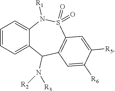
C1=CC=C2C(=C1)N([R1])S(=O)(=O)C1=C(C2N([R3])[R2])C=C([R6])C([R5])=C1
